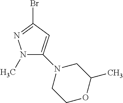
N1(C)C(N2CCOC(C)C2)=CC(Br)=N1
